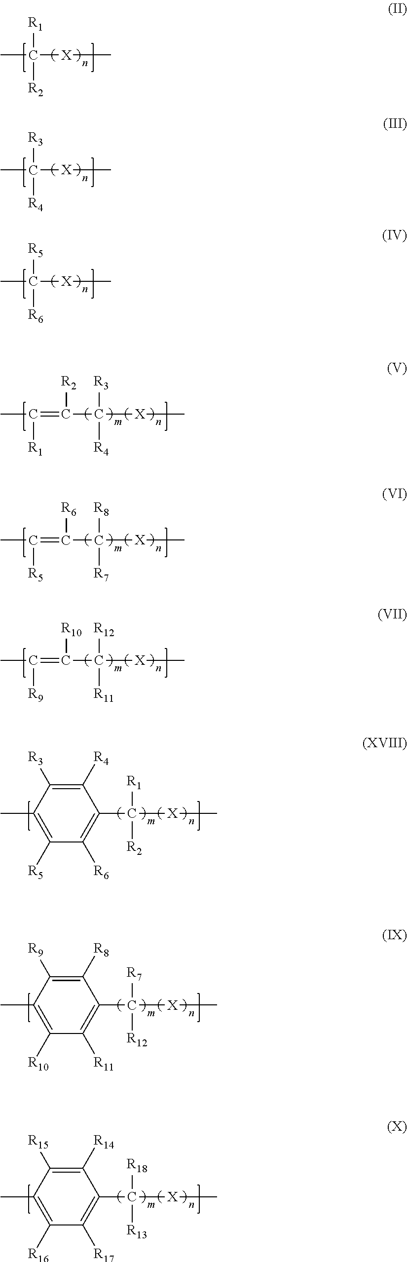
CC([R1])([R2])[X]C.CC([R3])([R4])[X]C.CC([R5])([R6])[X]C.C(C([R3])([R4])[X]C)(=C(C)[R1])[R2].C(C([R8])([R7])[X]C)(=C(C)[R5])[R6].C(C([R12])([R11])[X]C)(=C(C)[R9])[R10].C1(C([R1])([R2])[X]C)=C([R6])C([R5])=C(C)C([R3])=C1[R4].C1(C([R7])([R12])[X]C)=C([R11])C([R10])=C(C)C([R9])=C1[R8].C1(C([R18])([R13])[X]C)=C([R17])C([R16])=C(C)C([R15])=C1[R14]
